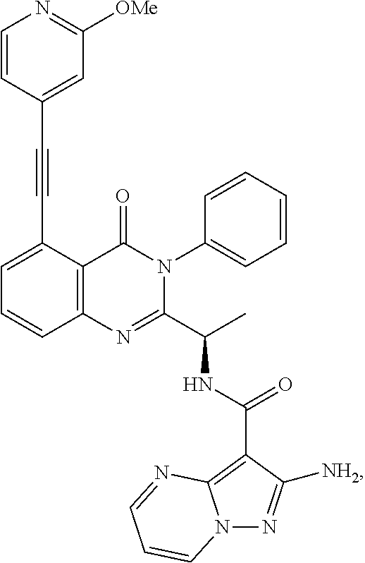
C(#CC1=CC=CC2=C1C(=O)N(C1=CC=CC=C1)C(C(C)NC(C1=C3N(N=C1[NH2])C=CC=N3)=O)=N2)C1=CC([OMe])=NC=C1
